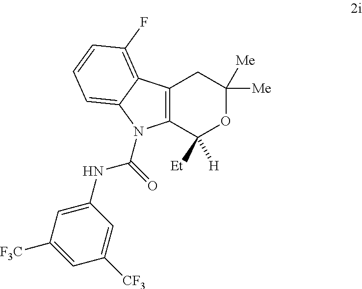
C12=C(C([H])([Et])OC([Me])([Me])C1)N(C(=O)NC1=CC([F3C])=CC([CF3])=C1)C1=CC=CC(F)=C21
